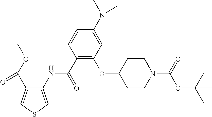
C1=CC(C(=O)NC2=CSC=C2C(OC)=O)=C(OC2CCN(C(OC(C)(C)C)=O)CC2)C=C1N(C)C
